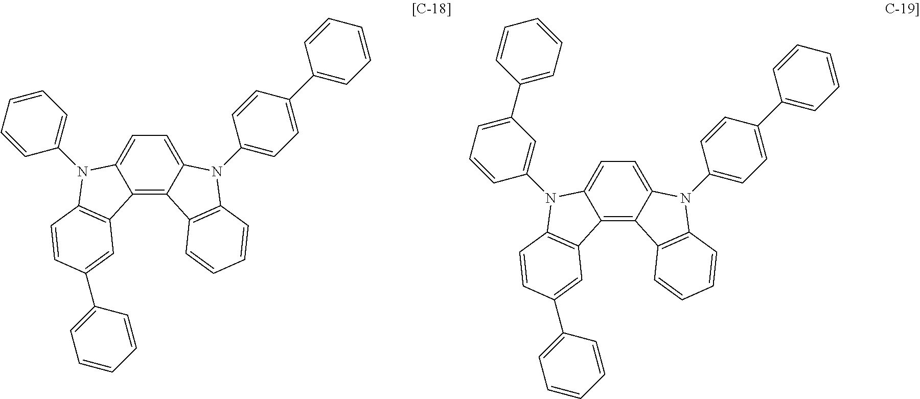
C12=C3C(=CC=C1N(C1=CC=CC=C1)C1=C2C=C(C2=CC=CC=C2)C=C1)N(C1=CC=C(C2=CC=CC=C2)C=C1)C1=C3C=CC=C1.C12=C3C(=CC=C1N(C1=CC(C4=CC=CC=C4)=CC=C1)C1=C2C=C(C2=CC=CC=C2)C=C1)N(C1=CC=C(C2=CC=CC=C2)C=C1)C1=C3C=CC=C1
